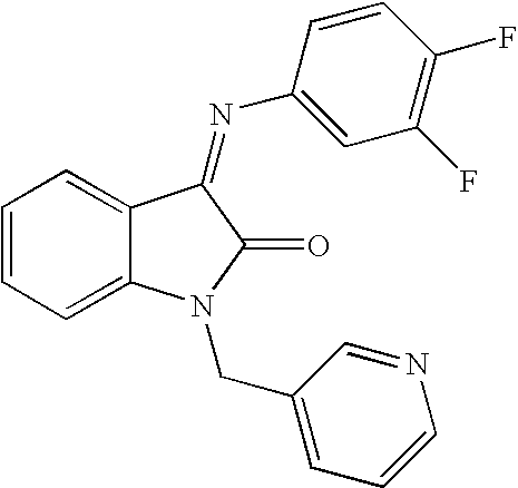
C1=CC=C2C(=C1)C(=NC1=CC(F)=C(F)C=C1)C(=O)N2CC1=CC=CN=C1
